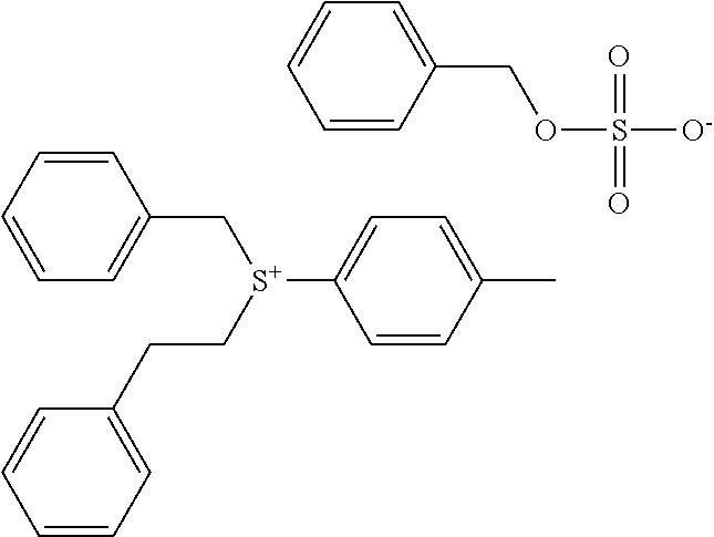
C1=CC=C(CC[S+](C2=CC=C(C)C=C2)CC2=CC=CC=C2)C=C1.C1=CC(COS([O-])(=O)=O)=CC=C1
